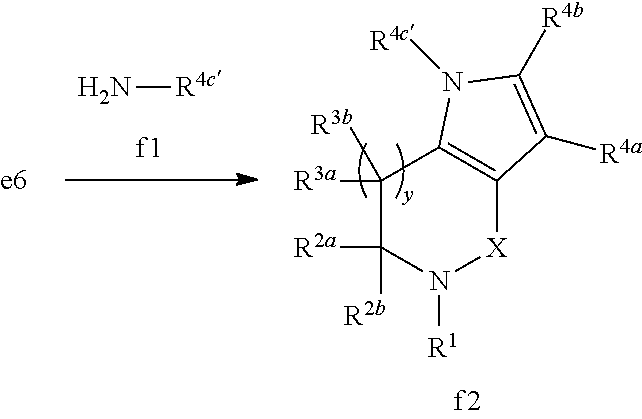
N[R4c].C1([R3a])([R3b])C([R2a])([R2b])N([R1])[X]C2=C1N([R4c])C([R4b])=C2[R4a]
